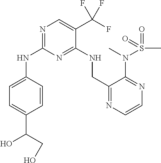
N(C1=NC=C(C(F)(F)F)C(NCC2=NC=CN=C2N(S(=O)(C)=O)C)=N1)C1=CC=C(C(CO)O)C=C1
